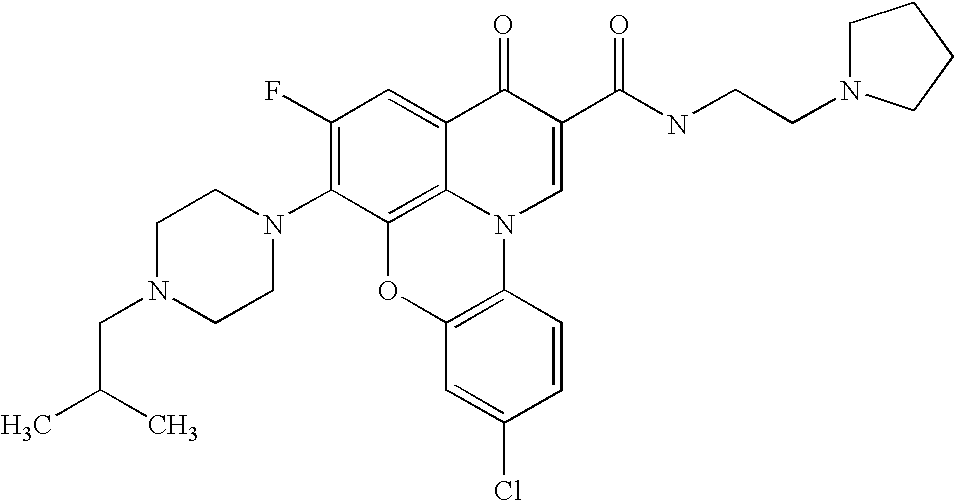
C1(F)=C(N2CCN(CC(C)C)CC2)C2=C3C(=C1)C(=O)C(C(NCCN1CCCC1)=O)=CN3C1=C(O2)C=C(Cl)C=C1
